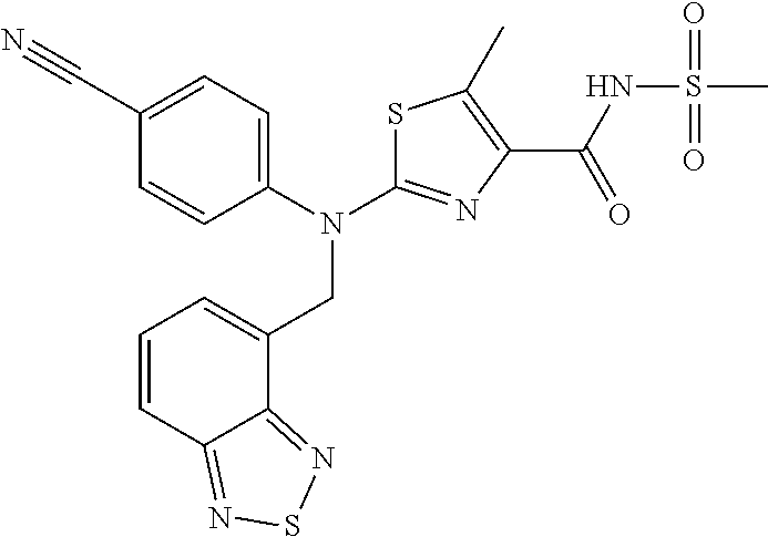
S1C(N(C2=CC=C(C#N)C=C2)CC2=CC=CC3=NSN=C23)=NC(C(NS(C)(=O)=O)=O)=C1C
